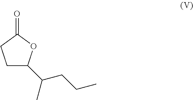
C1C(C(C)CCC)OC(=O)C1
